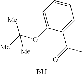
C1(C(=O)C)=CC=CC=C1OC([Me])([Me])[Me].[BU]
